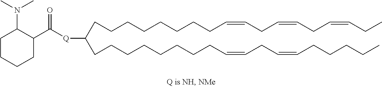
C(CCCCCCC=CCC=CCC=CCC)CC(CCCCCCCCC=CCC=CCCCCC)[Q]C(C1C(N(C)C)CCCC1)=O
